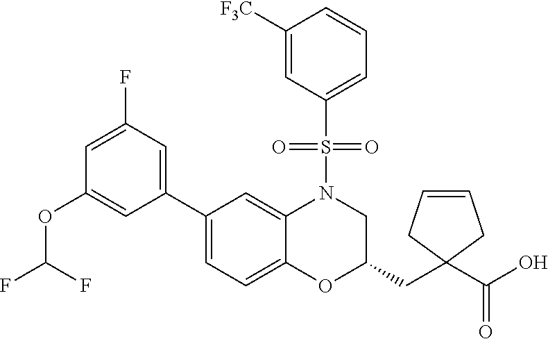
C1([F3C])=CC(S(=O)(=O)N2C3=CC(C4=CC(F)=CC(OC(F)F)=C4)=CC=C3OC(CC3(C(=O)O)CC=CC3)C2)=CC=C1
